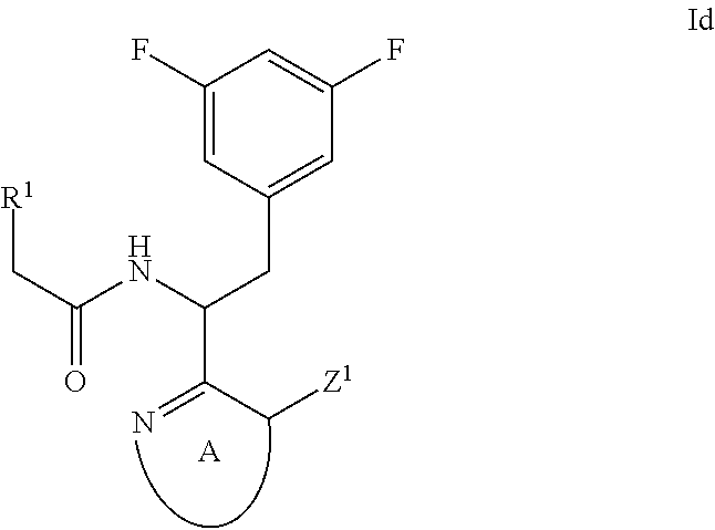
[A].C(C(NC(CC1=CC(F)=CC(F)=C1)C(C[Z1])=N)=O)[R1]
